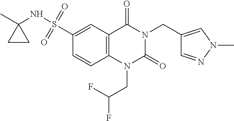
C12=C(C=C(S(NC3(C)CC3)(=O)=O)C=C1)C(=O)N(CC1=CN(C)N=C1)C(=O)N2CC(F)F
